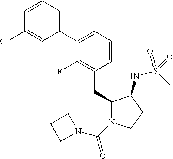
C1(CC2N(C(=O)N3CCC3)CCC2NS(C)(=O)=O)=C(F)C(C2=CC=CC(Cl)=C2)=CC=C1
